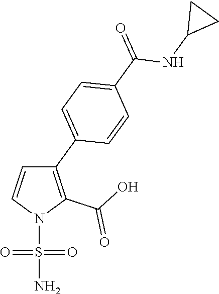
C1(C2=CC=C(C(=O)NC3CC3)C=C2)=C(C(O)=O)N(S(=O)(=O)N)C=C1
